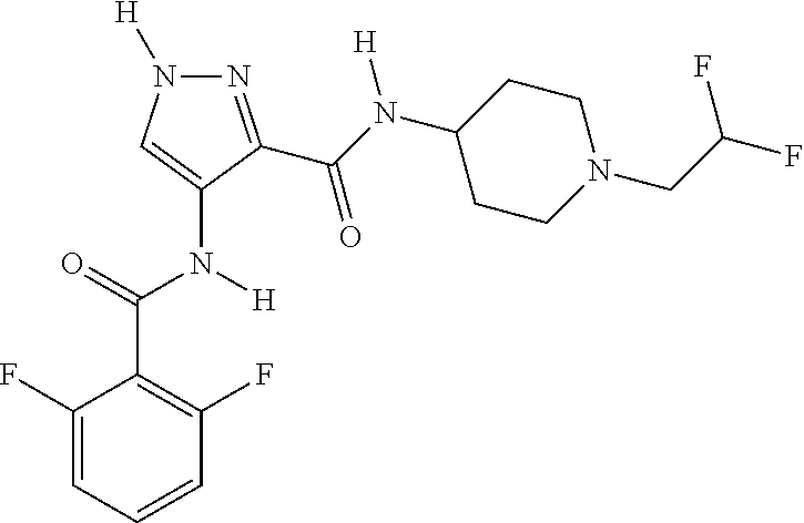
N1=C(C(N(C2CCN(CC(F)F)CC2)[H])=O)C(N(C(C2=C(F)C=CC=C2F)=O)[H])=CN1[H]
